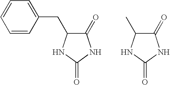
C1=CC=CC(CC2C(=O)NC(=O)N2)=C1.CC1C(=O)NC(=O)N1
